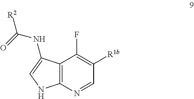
C1=NC2=C(C(F)=C1[R1b])C(NC(=O)[R2])=CN2
